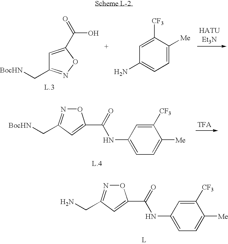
O1N=C(CN)C=C1C(=O)NC1=CC=C([Me])C([CF3])=C1.C1=C(C(=O)O)ON=C1C[BocHN].C1=C([Me])C([CF3])=CC(N)=C1.O1N=C(C[BocHN])C=C1C(=O)NC1=CC=C([Me])C([CF3])=C1
